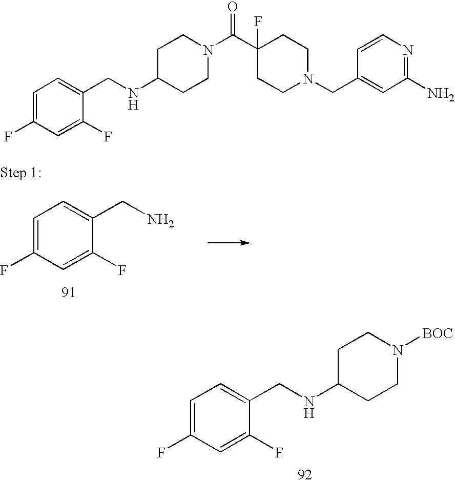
C1=C(F)C=C(F)C(CN)=C1.C1=C(F)C=C(F)C(CNC2CCN([BOC])CC2)=C1.C(NC1CCN(C(=O)C2(F)CCN(CC3=CC(N)=NC=C3)CC2)CC1)C1=CC=C(F)C=C1F
